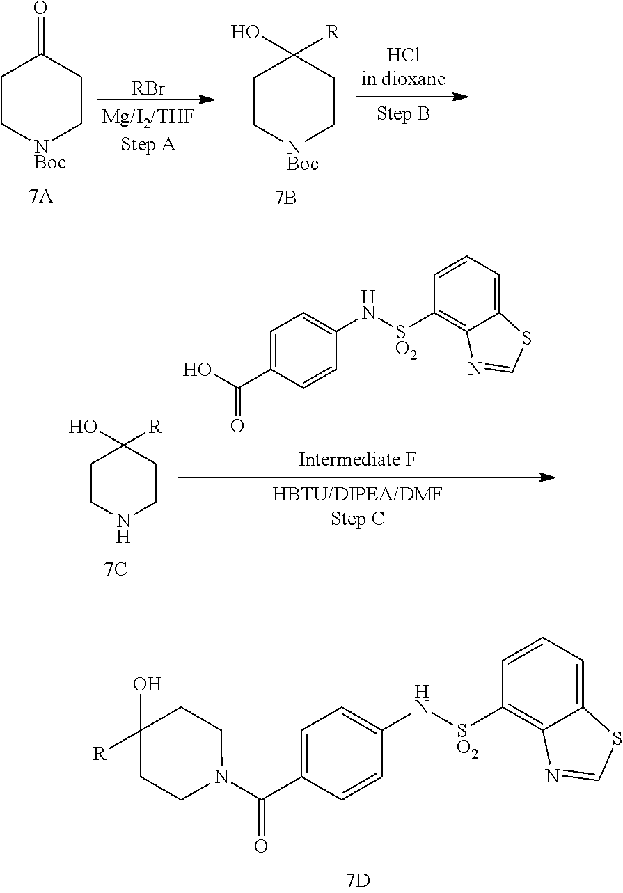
C1=C(C(N2CCC(O)([R])CC2)=O)C=CC(N[SO2]C2=C3C(=CC=C2)SC=N3)=C1.C1C[NBoc]CCC1=O.[RBr].C1C[NBoc]CCC1(O)[R].C1CNCCC1(O)[R].C1=C(C(O)=O)C=CC(N[SO2]C2=C3C(=CC=C2)SC=N3)=C1
